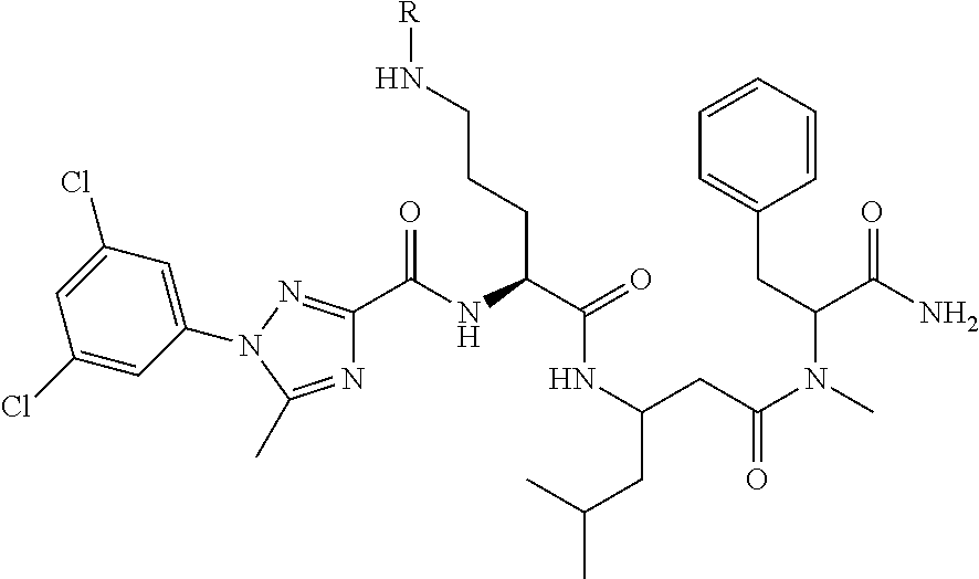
C1(N2N=C(C(NC(C(=O)NC(CC(=O)N(C(C(=O)N)CC3=CC=CC=C3)C)CC(C)C)CCCN[R])=O)N=C2C)=CC(Cl)=CC(Cl)=C1
